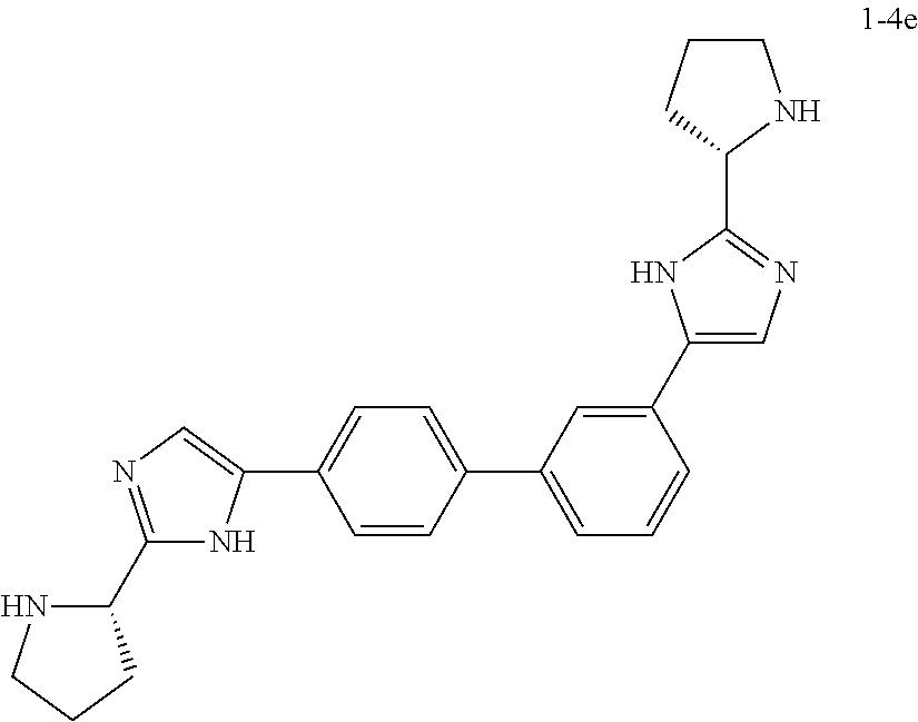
C1=C(C2=CC=C(C3=CN=C(C4NCCC4)N3)C=C2)C=C(C2=CN=C(C3NCCC3)N2)C=C1
